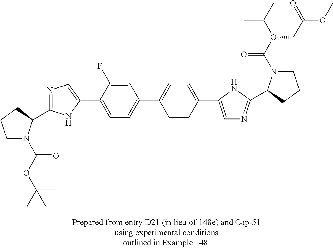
C1N(C(OC(C)(C)C)=O)C(C2=NC=C(C3=CC=C(C4=CC=C(C5=CN=C(C6N(C(O(C(C)C)CC(OC)=O)=O)CCC6)N5)C=C4)C=C3F)N2)CC1
